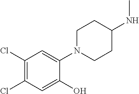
C1(Cl)=C(Cl)C=C(O)C(N2CCC(NC)CC2)=C1
